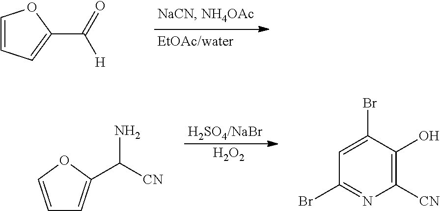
C1(C(=O)[H])=CC=CO1.[H2SO4/NaBr].[  H2O2].C1=CC=C(C([CN])N)O1.C1([CN])=C(O)C(Br)=CC(Br)=N1
